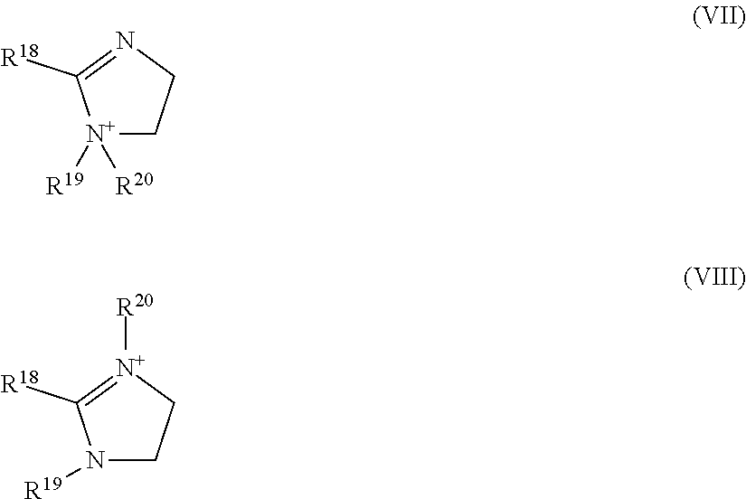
[N+]1([R20])([R19])CCN=C1[R18].N1([R19])CC[N+]([R20])=C1[R18]
